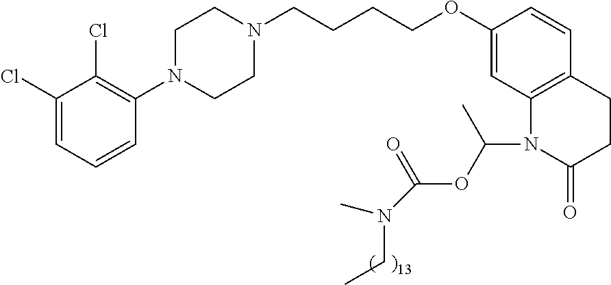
C1=C(Cl)C(Cl)=C(N2CCN(CCCCOC3=CC4=C(C=C3)CCC(=O)N4C(OC(=O)N(CC)C)C)CC2)C=C1
